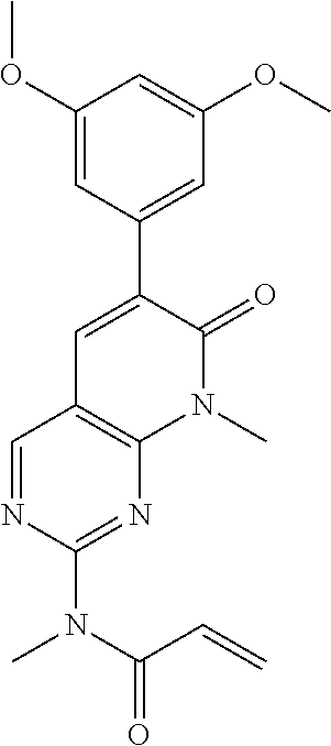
C1(OC)=CC(C2=CC3=C(N(C)C2=O)N=C(N(C(C=C)=O)C)N=C3)=CC(OC)=C1
